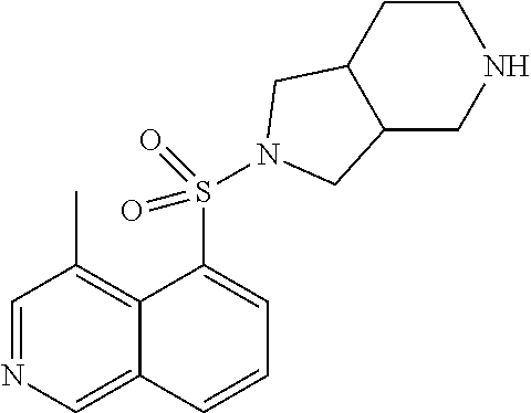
C1=NC=C2C(=C1C)C(S(=O)(=O)N1CC3C(CNCC3)C1)=CC=C2
